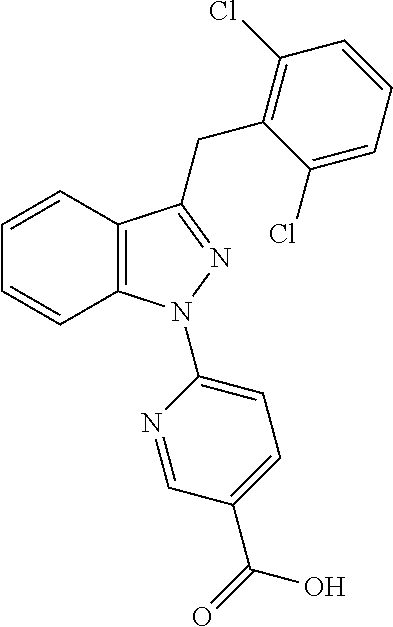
C1=CC2=C(C=C1)N(C1=CC=C(C(=O)O)C=N1)N=C2CC1=C(Cl)C=CC=C1Cl
